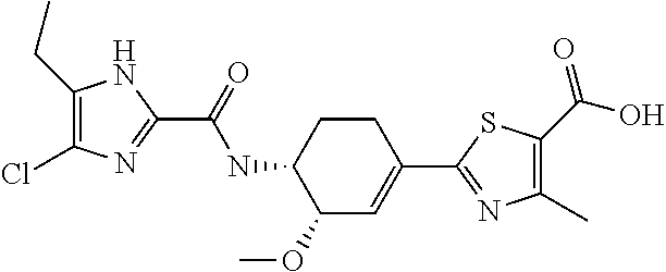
C1(CC)=C(Cl)N=C(C(=O)NC2C(OC)C=C(C3=NC(C)=C(C(O)=O)S3)CC2)N1
